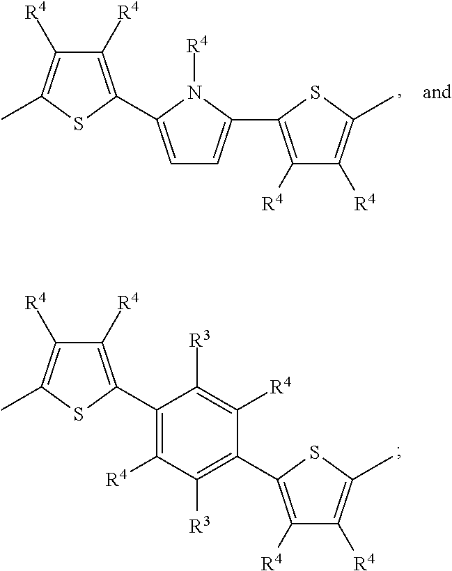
C1([R4])=C(C2=C([R4])C([R3])=C(C3=C([R4])C([R4])=C(C)S3)C([R4])=C2[R3])SC(C)=C1[R4].C1([R4])=C(C2=CC=C(C3=C([R4])C([R4])=C(C)S3)N2[R4])SC(C)=C1[R4]
